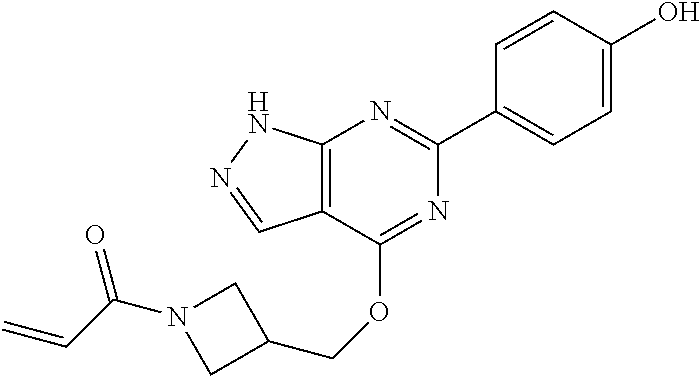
C1(C2=NC3=C(C(OCC4CN(C(C=C)=O)C4)=N2)C=NN3)=CC=C(O)C=C1
